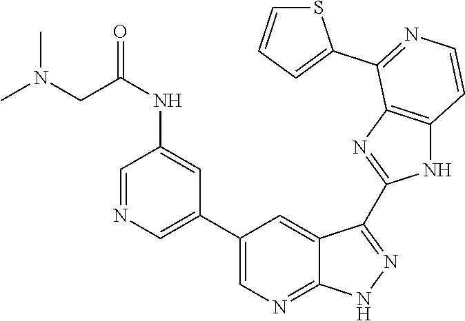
C1=NC=C(C2=CN=C3C(=C2)C(C2=NC4=C(N2)C=CN=C4C2=CC=CS2)=NN3)C=C1NC(=O)CN(C)C
